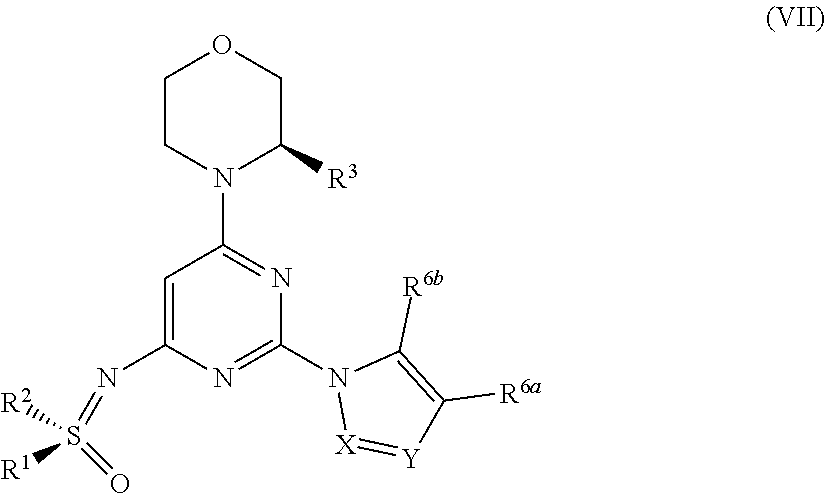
C1=C(N=S(=O)([R2])[R1])N=C(N2[X]=[Y]C([R6a])=C2[R6b])N=C1N1C([R3])COCC1
